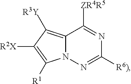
C12=C([R3Y])C([R2X])=C([R1])N1N=C([R6)])N=C2[ZR4R5]
